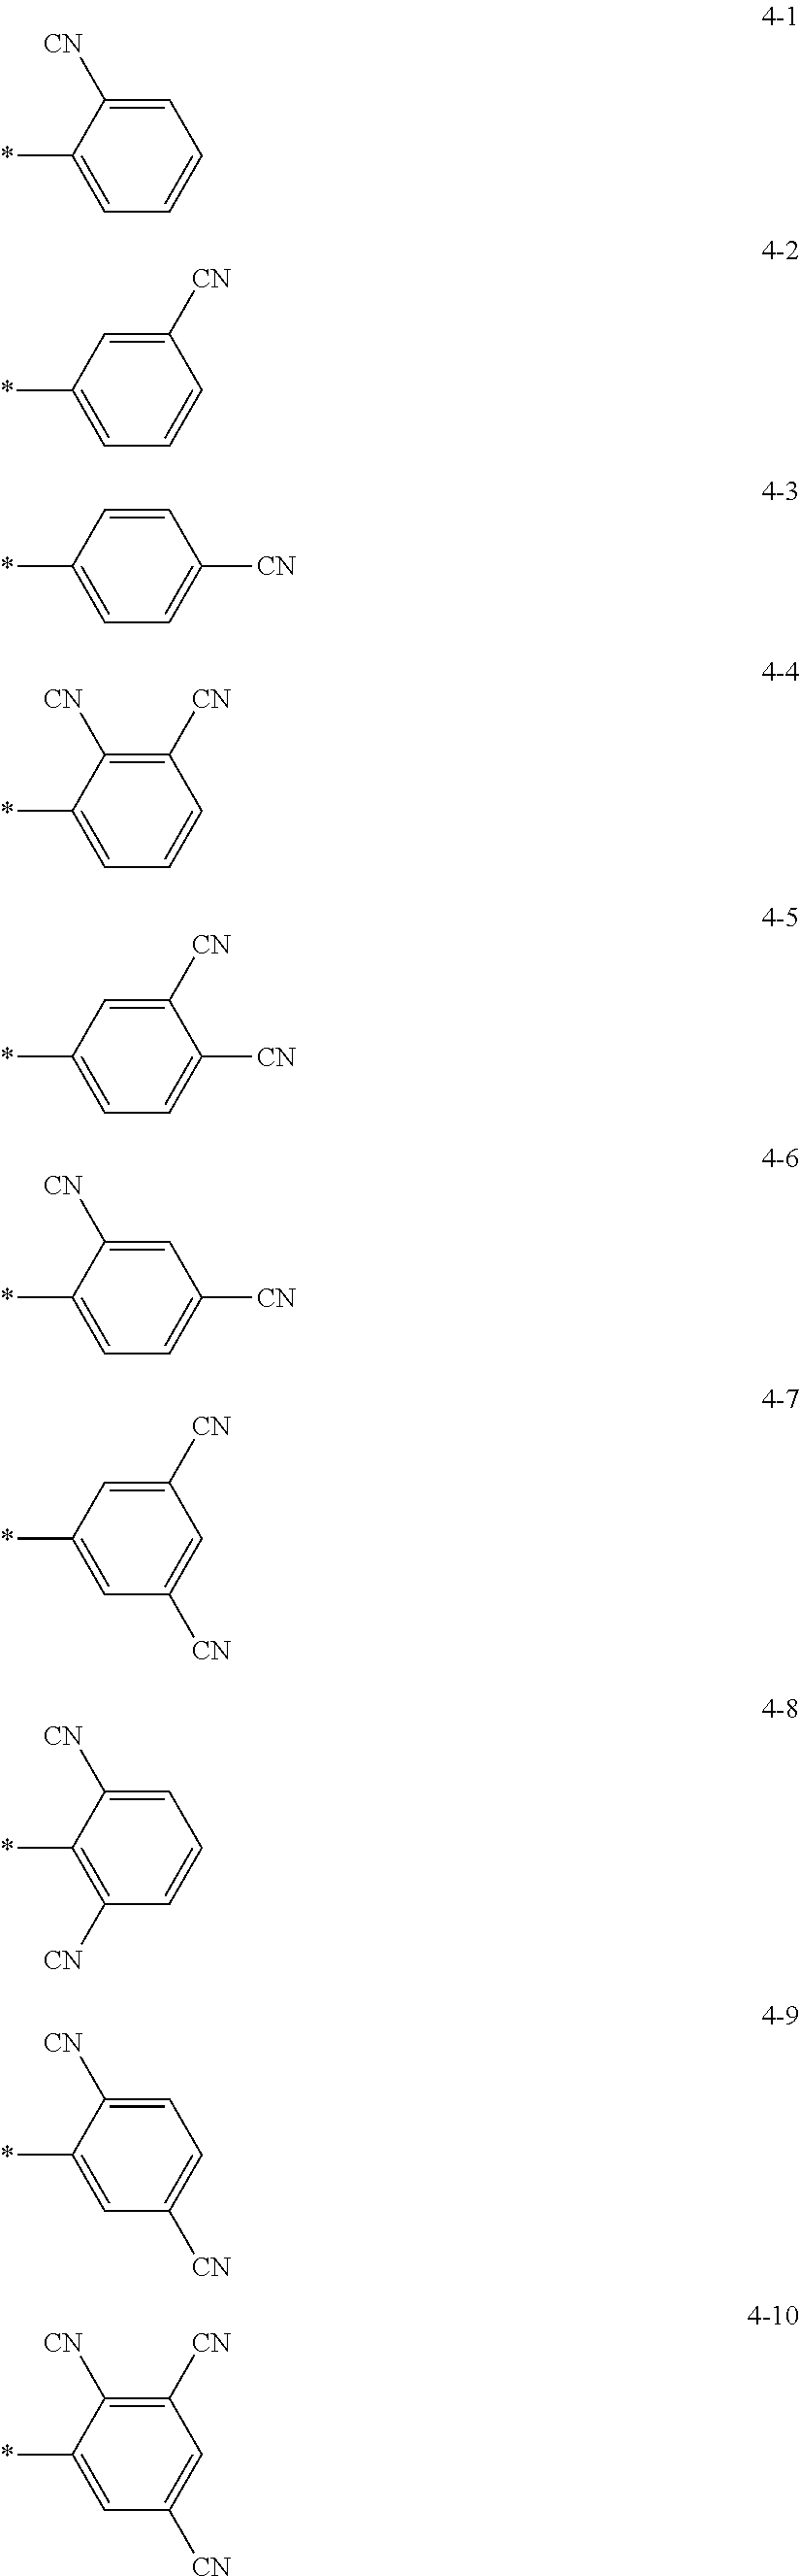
C1=C(*)C([CN])=CC=C1.C1=C(*)C=C([CN])C=C1.C1=C(*)C([CN])=C([CN])C=C1.C1=C(*)C=CC([CN])=C1.C1=C(*)C=C([CN])C([CN])=C1.C1=C(*)C([CN])=CC([CN])=C1.C1=C(*)C=C([CN])C=C1[CN].C1([CN])=C(*)C([CN])=CC=C1.C1=C(*)C([CN])=CC=C1[CN].C1=C(*)C([CN])=C([CN])C=C1[CN]
